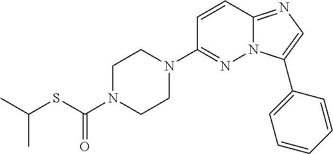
C1=CC2=NC=C(C3=CC=CC=C3)N2N=C1N1CCN(C(SC(C)C)=O)CC1
